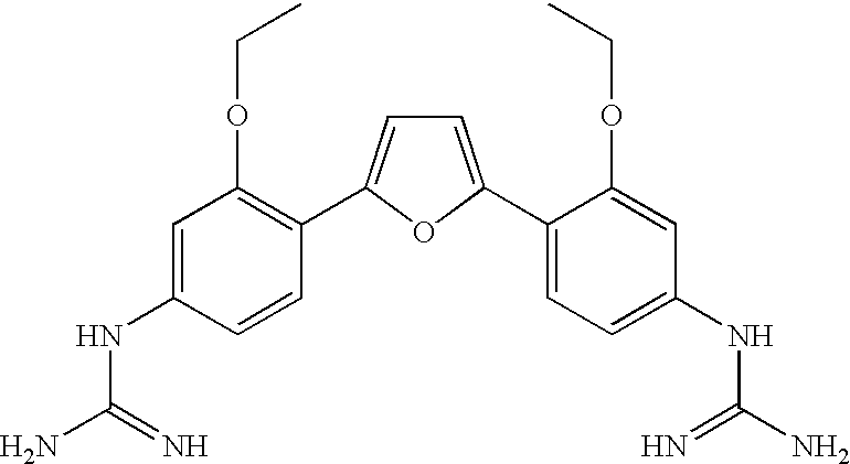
C1=C(NC(N)=N)C=CC(C2=CC=C(C3=CC=C(NC(N)=N)C=C3OCC)O2)=C1OCC
